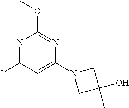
N1=C(I)C=C(N2CC(C)(O)C2)N=C1OC
